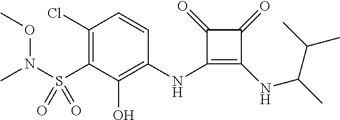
C1(Cl)=C(S(N(OC)C)(=O)=O)C(O)=C(NC2=C(NC(C)C(C)C)C(=O)C2=O)C=C1
